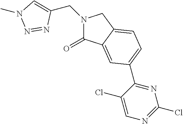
N1(CC2=CN(C)N=N2)C(=O)C2=CC(C3=NC(Cl)=NC=C3Cl)=CC=C2C1
